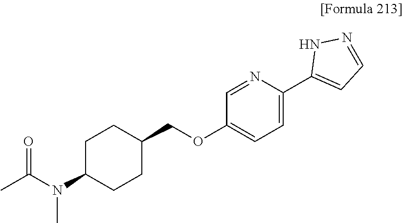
N(C)(C(=O)C)C1CCC(COC2=CC=C(C3=CC=NN3)N=C2)CC1
